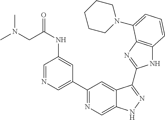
C1(C2=NC=C3C(=C2)C(C2=NC4=C(N2)C=CC=C4N2CCCCC2)=NN3)=CN=CC(NC(=O)CN(C)C)=C1
